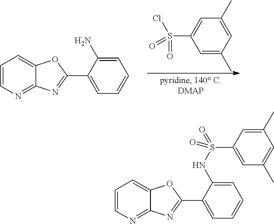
C1=CN=C2C(=C1)OC(C1=CC=CC=C1N)=N2.O=S(Cl)(C1=CC(C)=CC(C)=C1)=O.N1=C2C(=CC=C1)OC(C1=CC=CC=C1NS(C1=CC(C)=CC(C)=C1)(=O)=O)=N2
